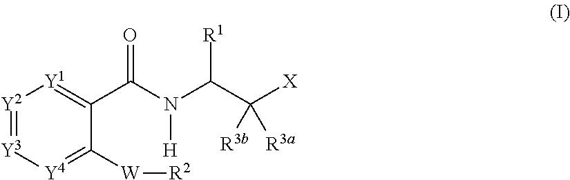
[Y2]1=[Y3][Y4]=C([W][R2])C(C(N([H])C(C([X])([R3b])[R3a])[R1])=O)=[Y1]1
